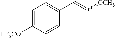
C1=C([HF2CO])C=CC(C=C[OCH3])=C1
